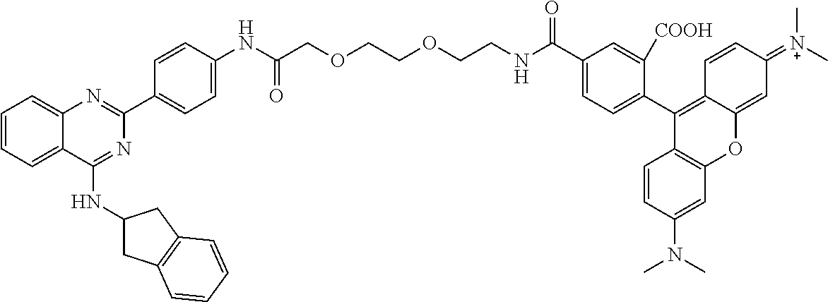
C(COCC(NC1=CC=C(C2=NC3=CC=CC=C3C(NC3CC4=C(C3)C=CC=C4)=N2)C=C1)=O)OCCNC(C1=CC=C(C2=C3C(=CC(=[N+](C)C)C=C3)OC3=C2C=CC(N(C)C)=C3)C([COOH])=C1)=O
